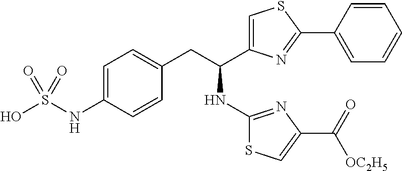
C1=C(NS(O)(=O)=O)C=CC(CC(NC2=NC(C([OC2H5])=O)=CS2)C2=CSC(C3=CC=CC=C3)=N2)=C1
